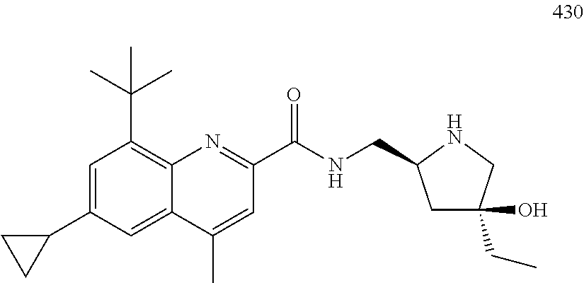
C1=C(C2CC2)C=C2C(=C1C(C)(C)C)N=C(C(NCC1CC(CC)(O)CN1)=O)C=C2C
